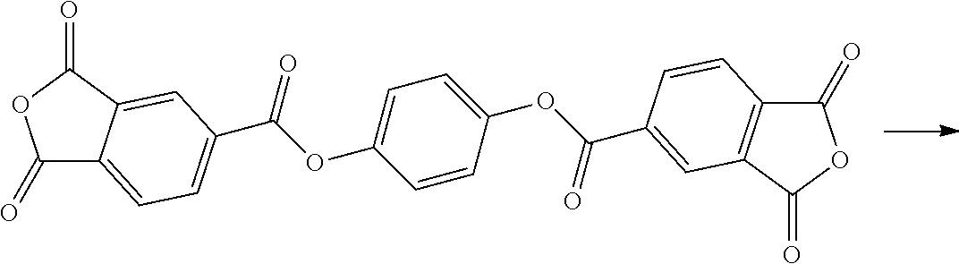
C1(=O)C2=CC=C(C(OC3=CC=C(OC(=O)C4=CC5=C(C(=O)OC5=O)C=C4)C=C3)=O)C=C2C(=O)O1
